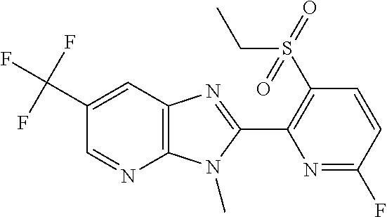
C12=C(C=C(C(F)(F)F)C=N1)N=C(C1=C(S(CC)(=O)=O)C=CC(F)=N1)N2C
